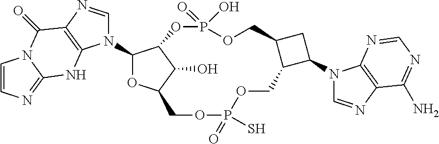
C1=CN=C2N1C(=O)C1=C(N2)N(C2OC3C(O)C2OP(=O)(O)OCC2C(COP(=O)(S)OC3)C(N3C=NC4=C3N=CN=C4N)C2)C=N1
